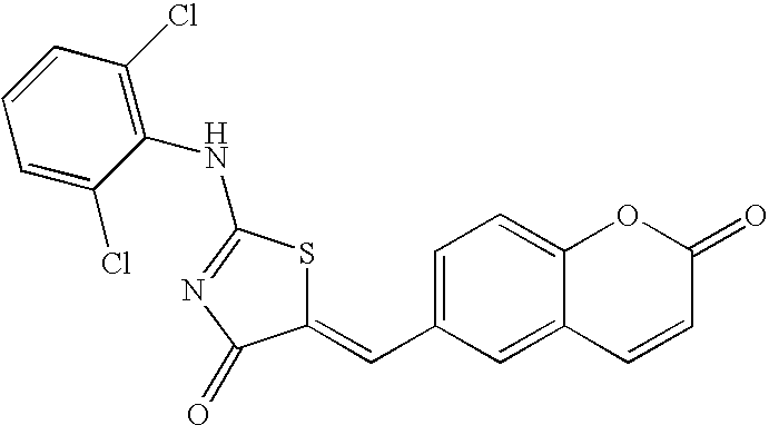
C1=CC2=CC(C=C3SC(NC4=C(Cl)C=CC=C4Cl)=NC3=O)=CC=C2OC1=O
